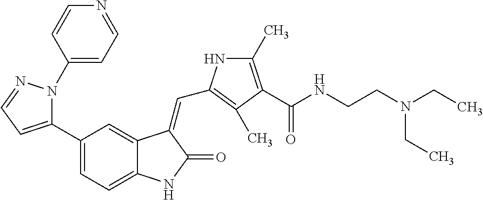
N1(C2=CC=NC=C2)C(C2=CC=C3C(=C2)C(=CC2=C(C)C(C(NCCN(CC)CC)=O)=C(C)N2)C(=O)N3)=CC=N1
